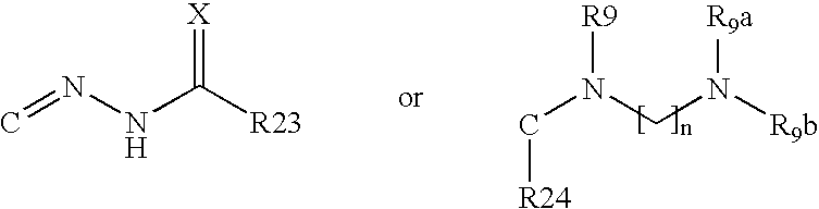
C([R24])N([R9])CN([R9b])[R9a].C=NNC([R23])=[X]
